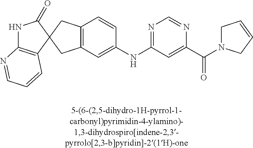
N1C2=C(C=CC=N2)C2(C1=O)CC1=C(C2)C=C(NC2=NC=NC(C(=O)N3CC=CC3)=C2)C=C1
